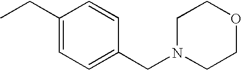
C1(CC)=CC=C(CN2CCOCC2)C=C1
